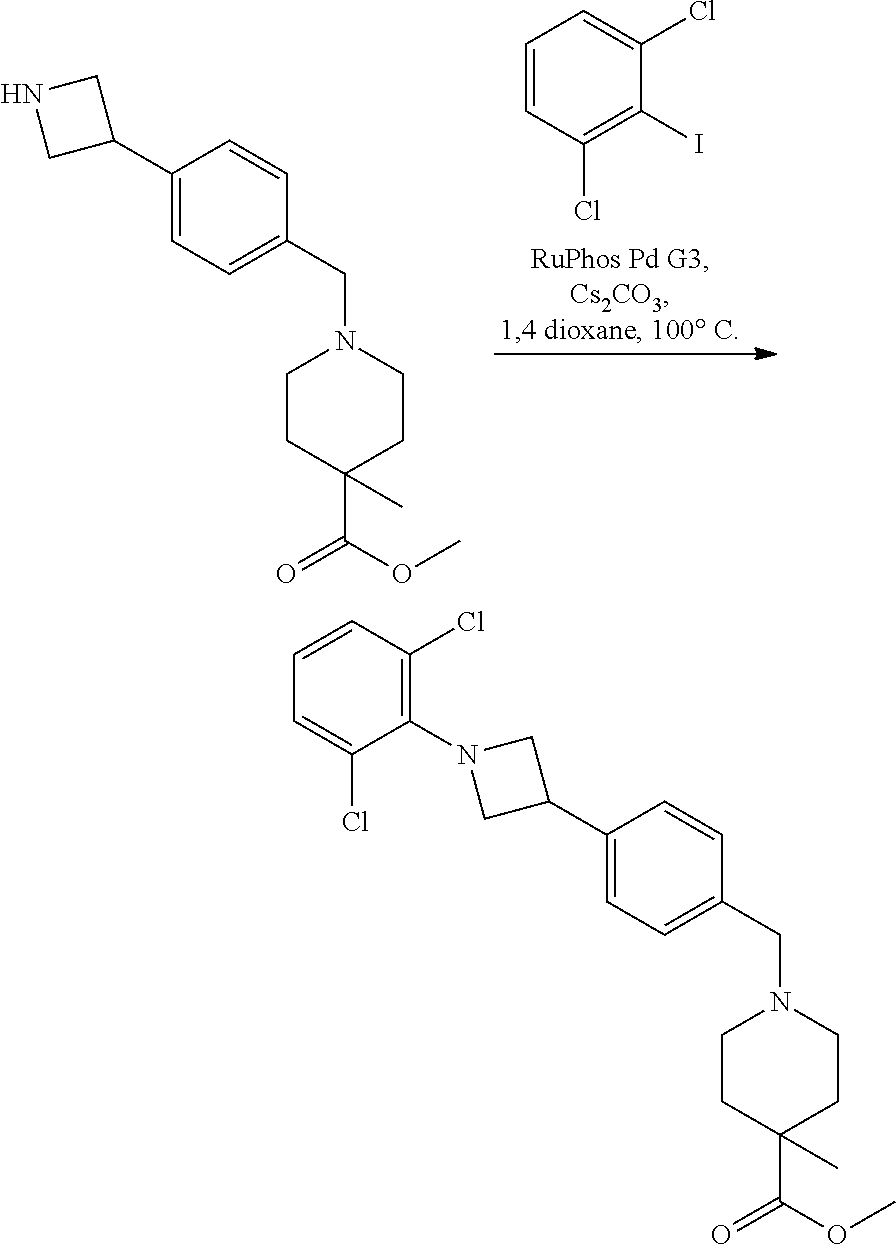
C1(C2CN(C3=C(Cl)C=CC=C3Cl)C2)=CC=C(CN2CCC(C(=O)OC)(C)CC2)C=C1.C1(C2CNC2)=CC=C(CN2CCC(C(=O)OC)(C)CC2)C=C1.C1=CC(Cl)=C(I)C(Cl)=C1
